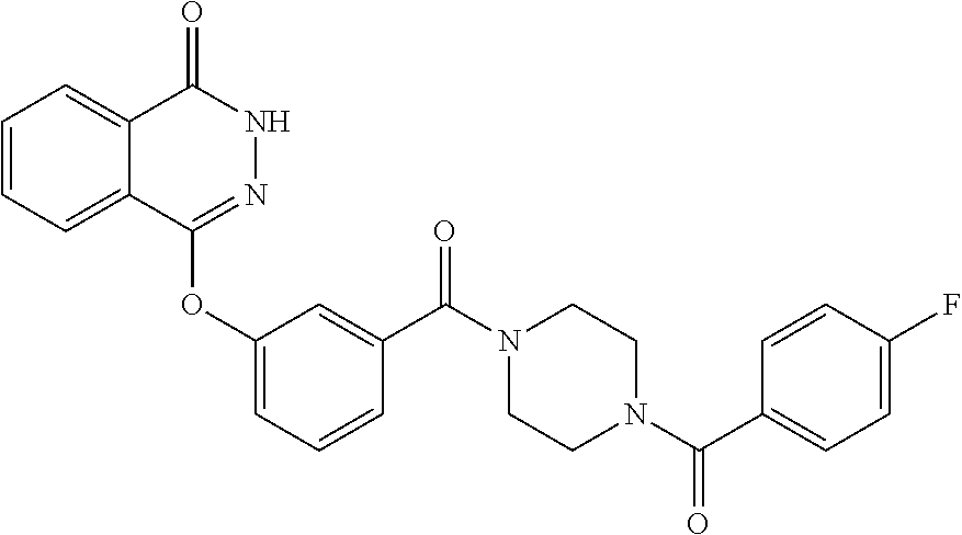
C1=CC=C2C(=C1)C(=O)NN=C2OC1=CC=CC(C(N2CCN(C(=O)C3=CC=C(F)C=C3)CC2)=O)=C1
